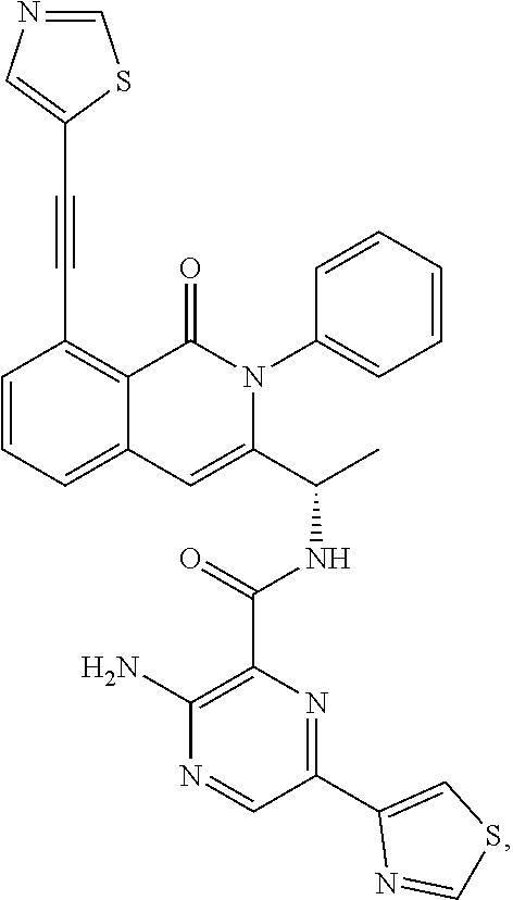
C1=CC=C2C(=C1C#CC1=CN=CS1)C(=O)N(C1=CC=CC=C1)C(C(C)NC(=O)C1=C(N)N=CC(C3=CSC=N3)=N1)=C2
